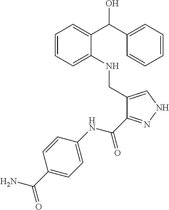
C1=CC=C(NCC2=CNN=C2C(NC2=CC=C(C(N)=O)C=C2)=O)C(C(C2=CC=CC=C2)O)=C1
